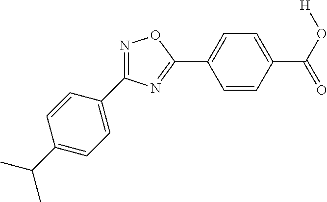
N1=C(C2=CC=C(C(C)C)C=C2)N=C(C2=CC=C(C(O[H])=O)C=C2)O1
